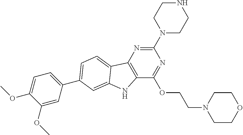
C12=C(N=C(N3CCNCC3)N=C1OCCN1CCOCC1)C1=CC=C(C3=CC=C(OC)C(OC)=C3)C=C1N2
